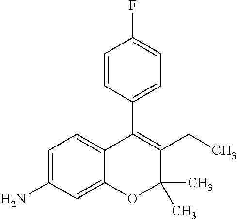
C1=C(N)C=C2C(=C1)C(C1=CC=C(F)C=C1)=C(CC)C(C)(C)O2
